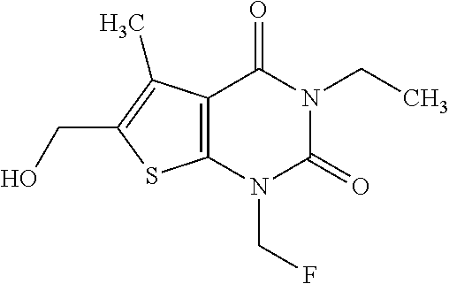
C12=C(N(CF)C(=O)N(CC)C1=O)SC(CO)=C2C
